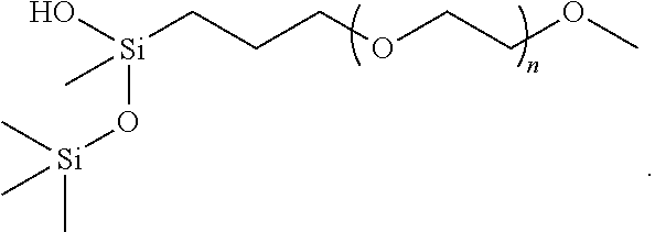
[Si](CCCOCCOC)(C)(O)O[Si](C)(C)C
